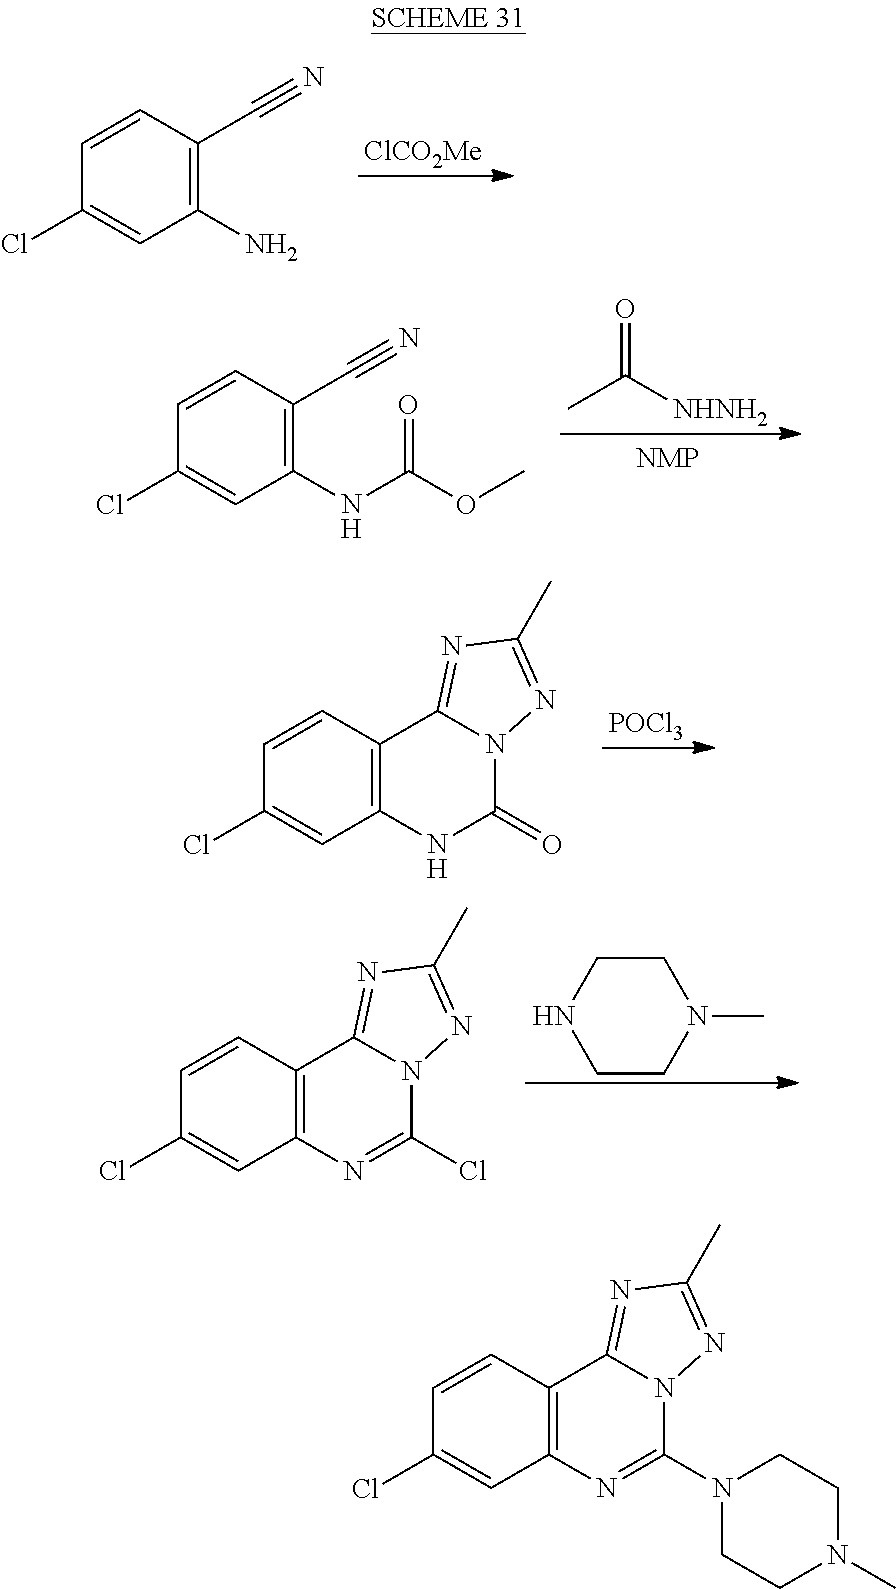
[ClCO2Me].C1=CC(C#N)=C(N)C=C1Cl.CC([NHNH2])=O.C1=CC(C#N)=C(NC(OC)=O)C=C1Cl.[POCl3].C1=CC2=C(C=C1Cl)NC(=O)N1C2=NC(C)=N1.N1(C)CCNCC1.C1=CC2=C(C=C1Cl)N=C(Cl)N1C2=NC(C)=N1.C1=CC2=C(C=C1Cl)N=C(N1CCN(C)CC1)N1C2=NC(C)=N1
